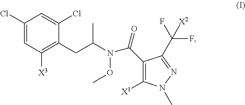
C1(Cl)=CC([X3])=C(CC(N(OC)C(C2=C([X1])N(C)N=C2C(F)(F)[X2])=O)C)C(Cl)=C1
